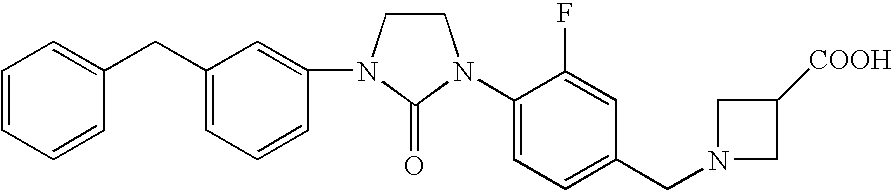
C1(N2CCN(C3=CC(CC4=CC=CC=C4)=CC=C3)C2=O)=CC=C(CN2CC([COOH])C2)C=C1F
